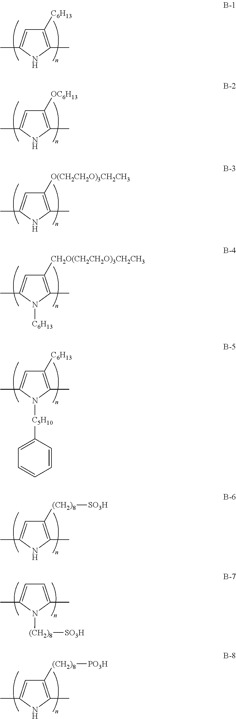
C1([C6H13])=C(C)NC(C)=C1.C1([OC6H13])=C(C)NC(C)=C1.C1([O(CH2CH2O)3CH2CH3])=C(C)NC(C)=C1.C1([CH2O(CH2CH2O)3CH2CH3])=C(C)N([C6H13])C(C)=C1.C1([C6H13])=C(C)N([C5H10]C2=CC=CC=C2)C(C)=C1.C1([(CH2)8][SO3H])=C(C)NC(C)=C1.C1=C(C)N([(CH2)8][SO3H])C(C)=C1.C1([(CH2)8][PO3H])=C(C)NC(C)=C1
